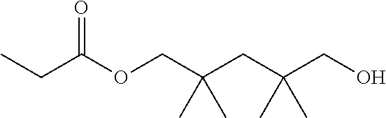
C(C(CO)(C)C)C(C)(C)COC(CC)=O
